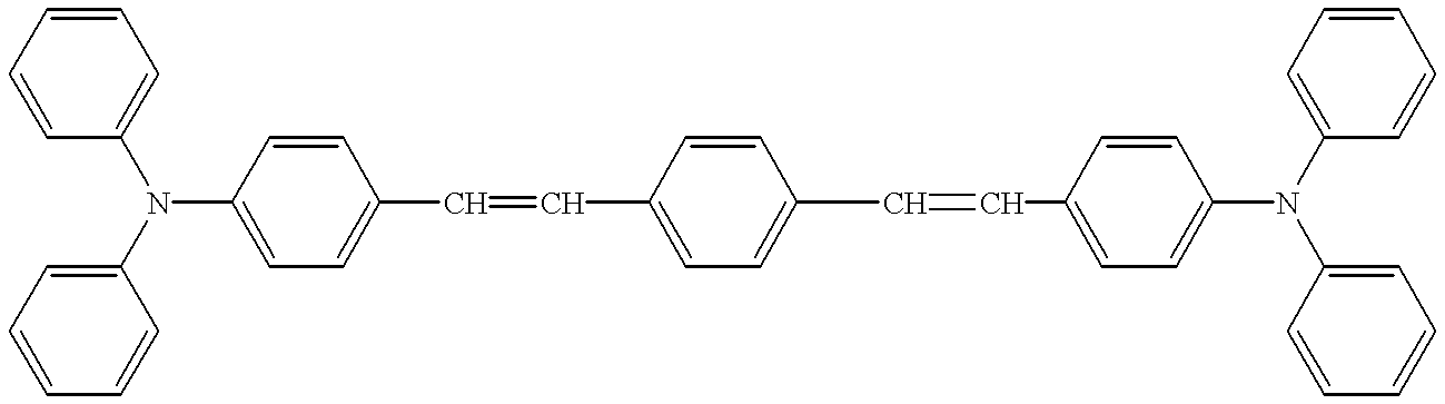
C1(N(C2=CC=CC=C2)C2=CC=C(C=CC3=CC=C(C=CC4=CC=C(N(C5=CC=CC=C5)C5=CC=CC=C5)C=C4)C=C3)C=C2)=CC=CC=C1
